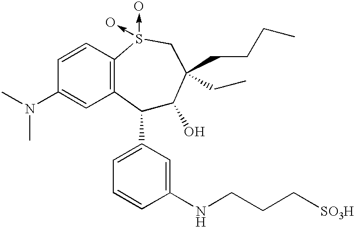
C1(C2=CC=CC(NCCC[SO3H])=C2)C(O)C(CCCC)(CC)CS(->O)(->O)C2=C1C=C(N(C)C)C=C2
